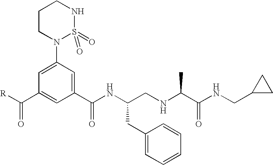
[R]C(C1=CC(C(NC(CNC(C(NCC2CC2)=O)C)CC2=CC=CC=C2)=O)=CC(N2S(=O)(=O)NCCC2)=C1)=O
